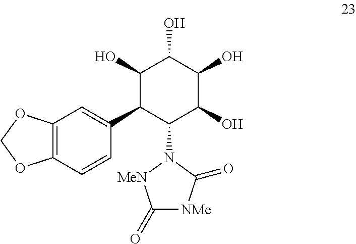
C1(C2C(N3[MeN]C(=O)[NMe]C3=O)C(O)C(O)C(O)C2O)=CC2=C(C=C1)OCO2
